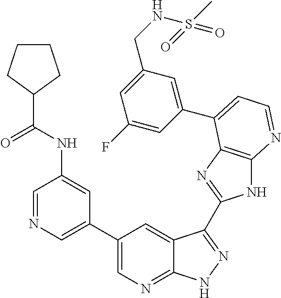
C1=NC=C(C2=CN=C3C(=C2)C(C2=NC4=C(N2)N=CC=C4C2=CC(CNS(C)(=O)=O)=CC(F)=C2)=NN3)C=C1NC(C1CCCC1)=O
